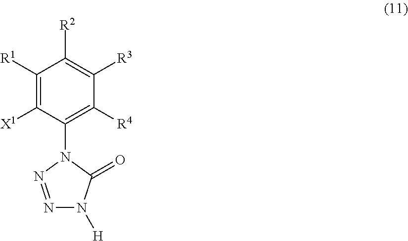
C1([R1])=C([X1])C(N2N=NN([H])C2=O)=C([R4])C([R3])=C1[R2]
